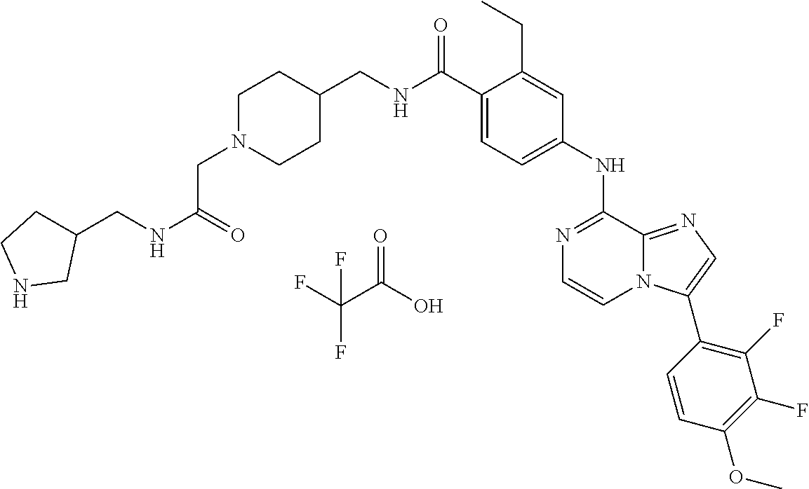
C1(C(NCC2CCN(CC(NCC3CCNC3)=O)CC2)=O)=CC=C(NC2=NC=CN3C2=NC=C3C2=C(F)C(F)=C(OC)C=C2)C=C1CC.FC(C(O)=O)(F)F
